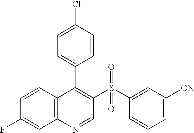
C12=C(C=CC(F)=C1)C(C1=CC=C(Cl)C=C1)=C(S(C1=CC([CN])=CC=C1)(=O)=O)C=N2
